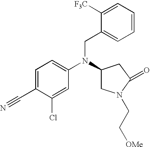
C1=C(C#N)C(Cl)=CC(N(C2CN(CC[OMe])C(=O)C2)CC2=CC=CC=C2[F3C])=C1
